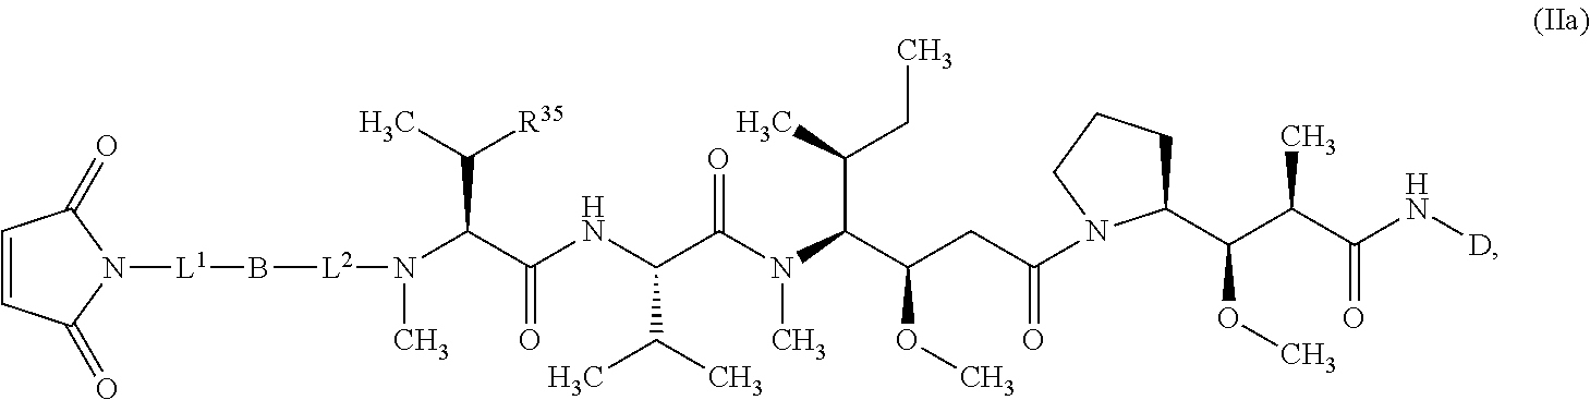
C1=CC(=O)N([L1]B[L2]N(C)C(C(NC(C(N(C(C(CC(N2C(C(C(C(N[D])=O)C)OC)CCC2)=O)OC)C(C)CC)C)=O)C(C)C)=O)C(C)[R35])C1=O
